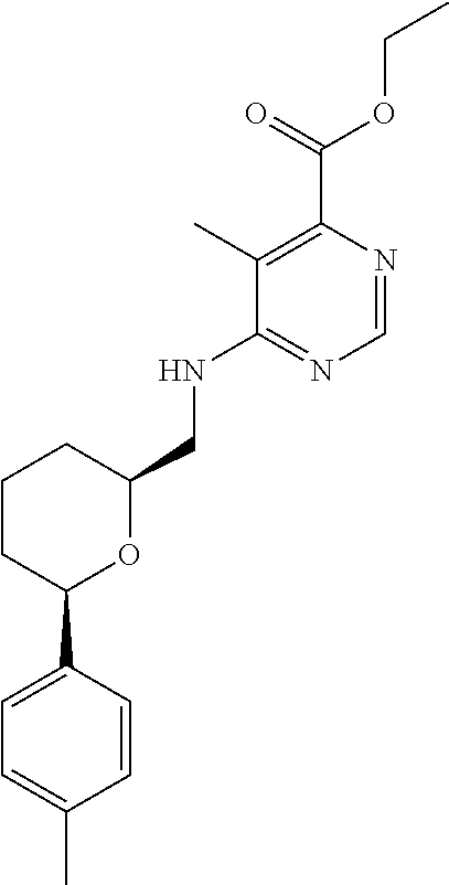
C1=CC(C2OC(CNC3=NC=NC(C(=O)OCC)=C3C)CCC2)=CC=C1C
